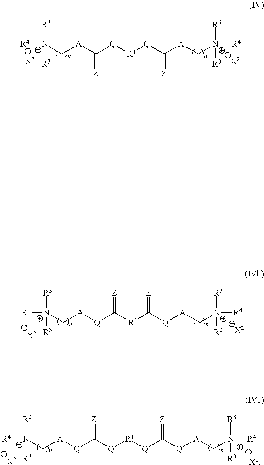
[N+](C[A]C([Q][R1][Q]C([A]C[N+]([R4])([R3])[R3])=[Z])=[Z])([R4])([R3])[R3].[X2].[X2].[N+](C[A][Q]C([Q][R1][Q]C([Q][A]CN([R4])([R3])[R3])=[Z])=[Z])([R4])([R3])[R3].[X2].[X2].[N+](C[A][Q]C([R1]C([Q][A]C[N+]([R4])([R3])[R3])=[Z])=[Z])([R4])([R3])[R3].[X2].[X2]
